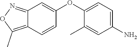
C1(C)=C2C(=NO1)C=C(OC1=CC=C(N)C=C1C)C=C2
